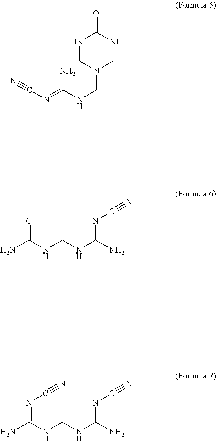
N1CN(CNC(N)=NC#N)CNC1=O.NC(=O)NCNC(N)=NC#N.NC(=NC#N)NCNC(N)=NC#N
